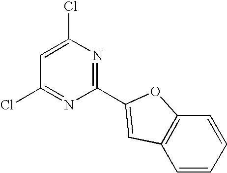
C1=C(Cl)N=C(C2=CC3=C(C=CC=C3)O2)N=C1Cl
